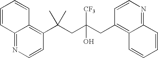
C12=NC=CC(C(CC(CC3=C4C(=NC=C3)C=CC=C4)([CF3])O)(C)C)=C1C=CC=C2
